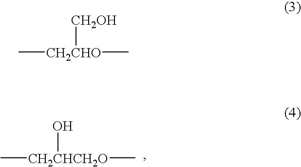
C[CH2CHCH2O](O)C.C[CH2CHO](C)[CH2OH]
